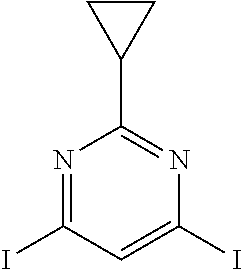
N1=C(I)C=C(I)N=C1C1CC1
